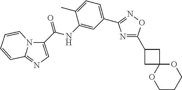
N1=C(C2CC3(C2)OCCCO3)ON=C1C1=CC=C(C)C(NC(=O)C2=CN=C3N2C=CC=C3)=C1
